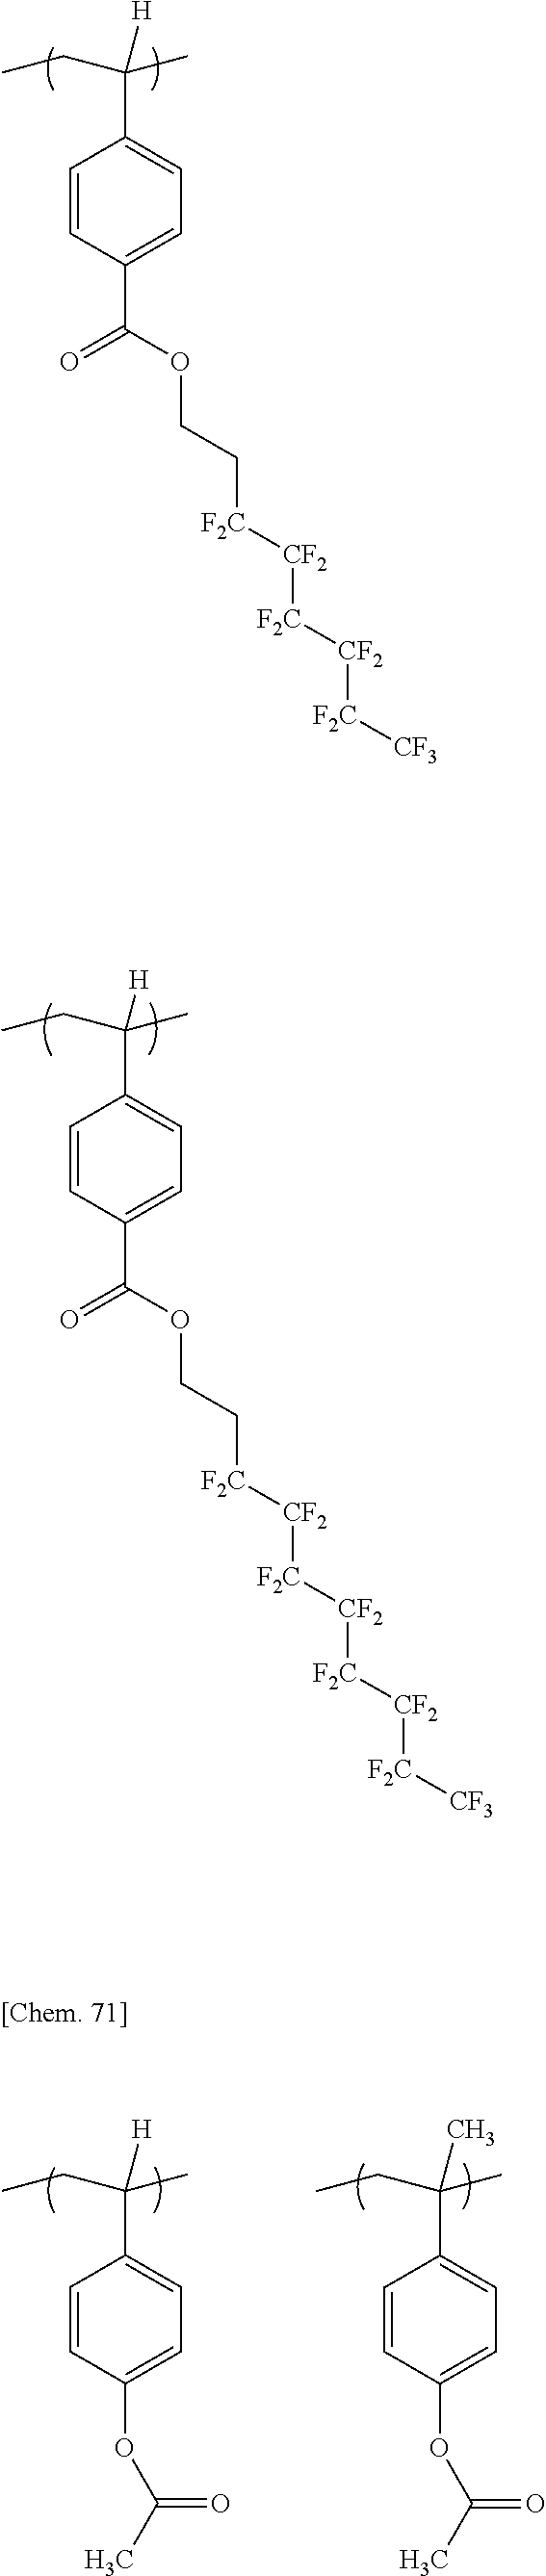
C1=CC(C(OCC[F2C][CF2][F2C][CF2][F2C][CF2][F2C][CF3])=O)=CC=C1C(C)([H])CC.C1=CC(C(OCC[F2C][CF2][F2C][CF2][F2C][CF3])=O)=CC=C1C(C)([H])CC.C1=CC(OC(C)=O)=CC=C1C(C)([H])CC.C1=CC(OC(C)=O)=CC=C1C(C)(C)CC
